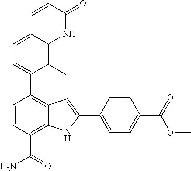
C1=CC(NC(=O)C=C)=C(C)C(C2=C3C(=C(C(=O)N)C=C2)NC(C2=CC=C(C(=O)OC)C=C2)=C3)=C1
